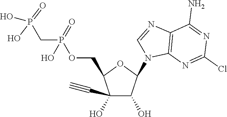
C1(O)(C#C)C(O)C(N2C3=C(N=C2)C(N)=NC(Cl)=N3)OC1COP(CP(O)(=O)O)(=O)O
